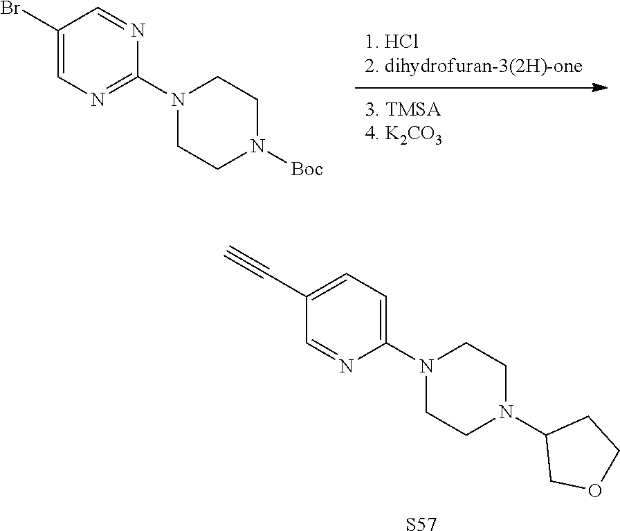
[S57].C1(C#C)=CC=C(N2CCN(C3COCC3)CC2)N=C1.C1(Br)=CN=C(N2CCN([Boc])CC2)N=C1
